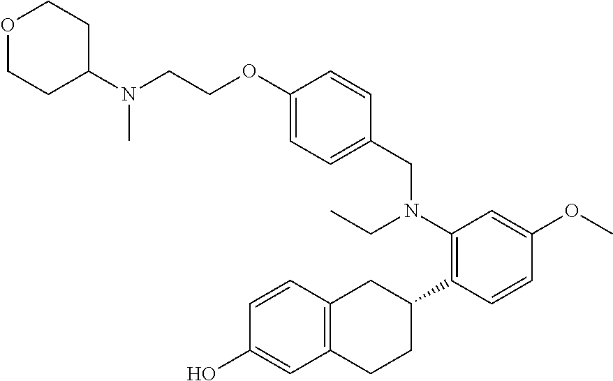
C1(OCCN(C2CCOCC2)C)=CC=C(CN(C2=C(C3CC4=C(CC3)C=C(O)C=C4)C=CC(OC)=C2)CC)C=C1
